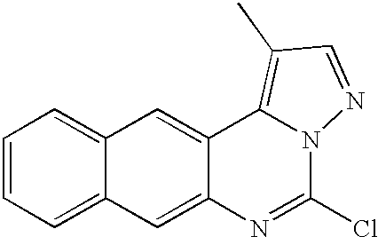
C1=CC=C2C(=C1)C=C1C(=C2)N=C(Cl)N2C1=C(C)C=N2
